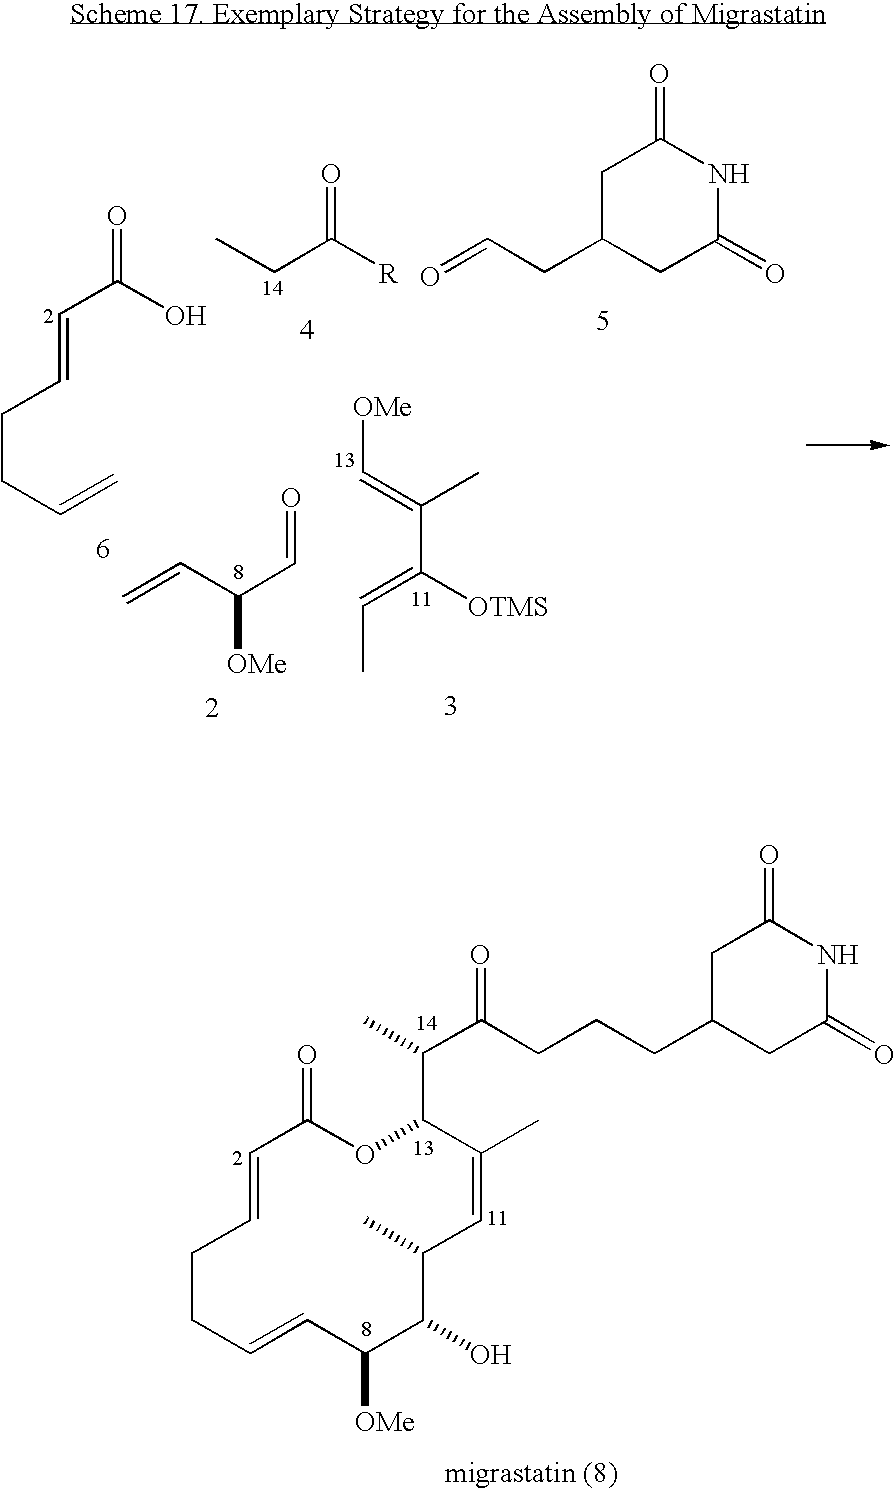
C1=CCCC=CC([OMe])C(O)C(C)C=C(C)C(C(C)C(CCCC2CC(=O)NC(=O)C2)=O)OC1=O.C(=C(C(=C[OMe])C)[OTMS])C.C1(CC=O)CC(=O)NC(=O)C1.C(C(O)=O)=CCCC=C.C(C([OMe])C=C)=O.C(C)C([R])=O
